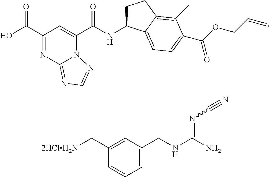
C1(C(O)=O)=NC2=NC=NN2C(C(NC2CCC3=C(C)C(C(=O)OCC=C)=CC=C23)=O)=C1.C1(C[2HClH2N])=CC(CNC(=NC#N)N)=CC=C1
